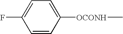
C1=CC([OCONH]C)=CC=C1F
